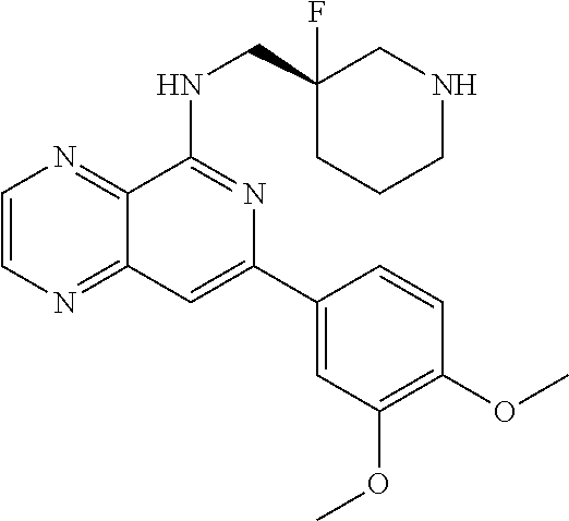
C1=CN=C2C(=N1)C(NCC1(F)CCCNC1)=NC(C1=CC(OC)=C(OC)C=C1)=C2
